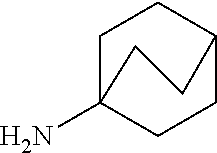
C1CC2(N)CCC1CC2
